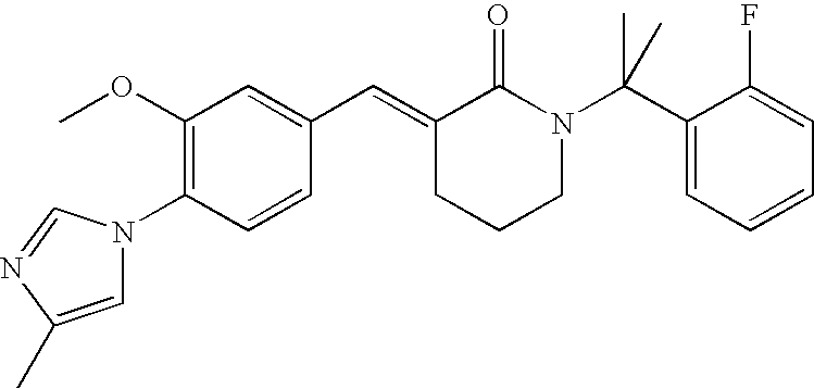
C1=CC(N2C=C(C)N=C2)=C(OC)C=C1C=C1CCCN(C(C2=CC=CC=C2F)(C)C)C1=O
